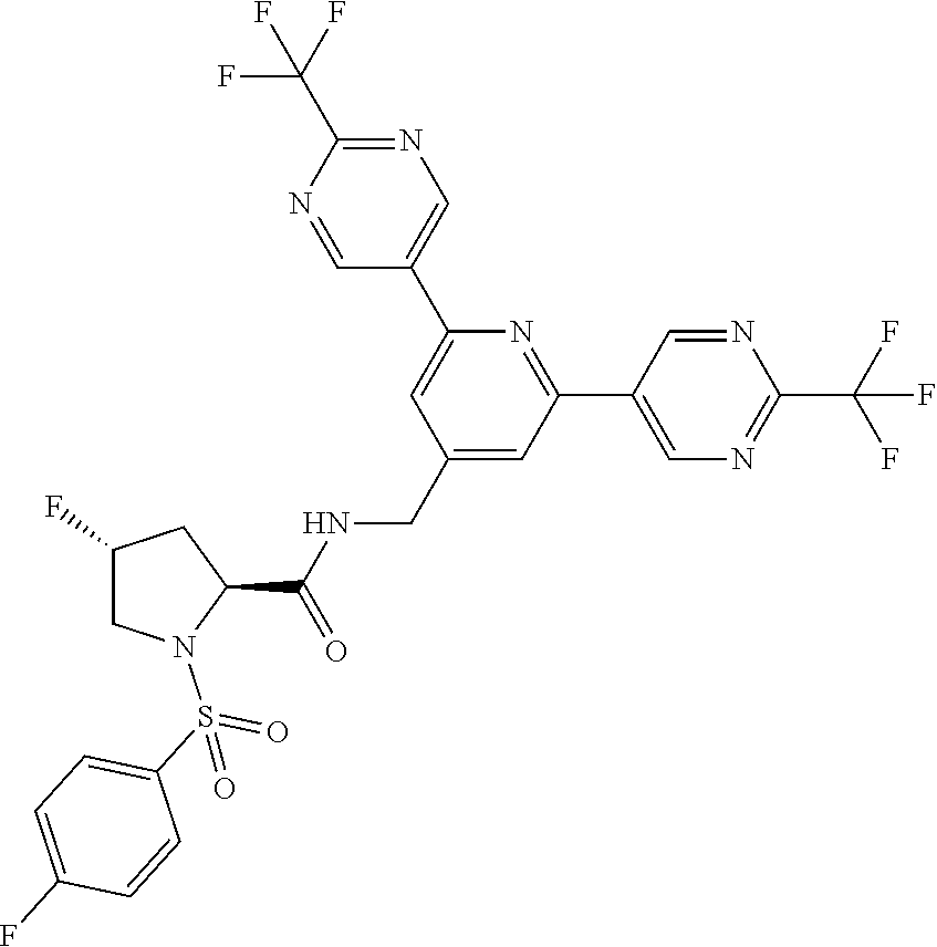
C1=C(C2=CN=C(C(F)(F)F)N=C2)N=C(C2=CN=C(C(F)(F)F)N=C2)C=C1CNC(C1N(S(C2=CC=C(F)C=C2)(=O)=O)CC(F)C1)=O
